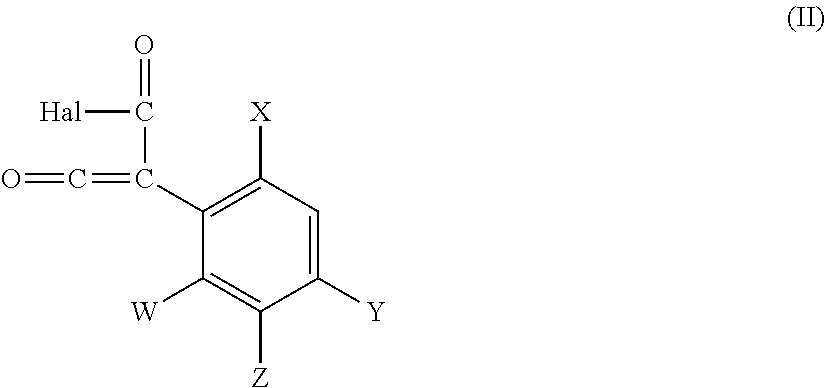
C1([Y])=CC([X])=C(C(=C=O)C(=O)[Hal])C([W])=C1[Z]
